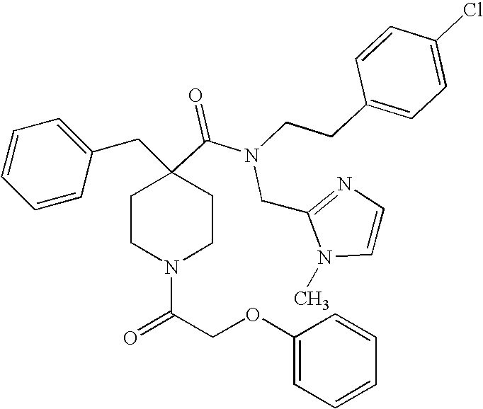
C1=CC=CC(CC2(C(=O)N(CCC3=CC=C(Cl)C=C3)CC3=NC=CN3C)CCN(C(COC3=CC=CC=C3)=O)CC2)=C1
